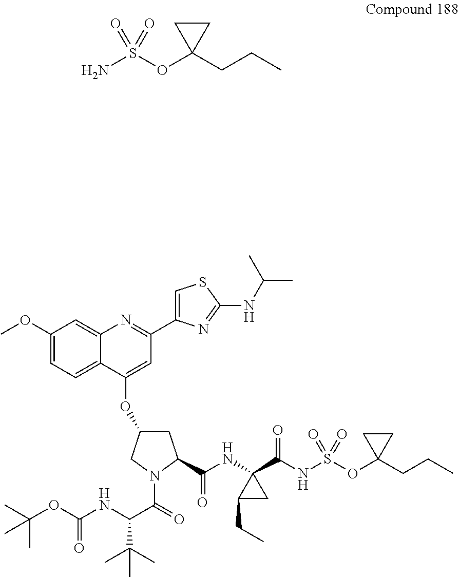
NS(OC1(CCC)CC1)(=O)=O.C1(OC)=CC=C2C(=C1)N=C(C1=CSC(NC(C)C)=N1)C=C2OC1CC(C(=O)NC2(C(NS(OC3(CCC)CC3)(=O)=O)=O)CC2CC)N(C(C(NC(OC(C)(C)C)=O)C(C)(C)C)=O)C1
